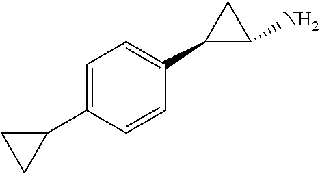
C1=C(C2CC2)C=CC(C2C(N)C2)=C1
